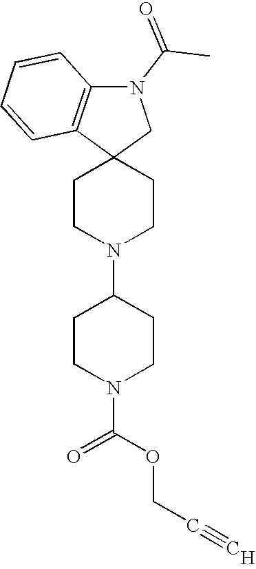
C1CN(C2CCN(C(OCC#C)=O)CC2)CCC12CN(C(C)=O)C1=C2C=CC=C1.[H]
